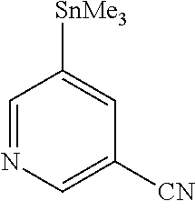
C1=NC=C([CN])C=C1[SnMe3]
